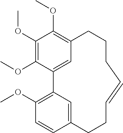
C1(OC)=C(OC)C2=CC(=C1OC)CCCC=CCCC1=CC2=C(OC)C=C1
